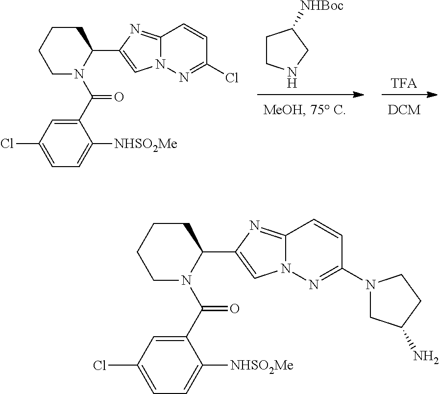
[TFA].C1CNCC1[NHBoc].C(=O)(N1CCCCC1C1=CN2C(=N1)C=CC(Cl)=N2)C1=CC(Cl)=CC=C1[NHSO2Me].C1CCCC(C2=CN3C(=N2)C=CC(N2CC(N)CC2)=N3)N1C(=O)C1=CC(Cl)=CC=C1[NHSO2Me]
